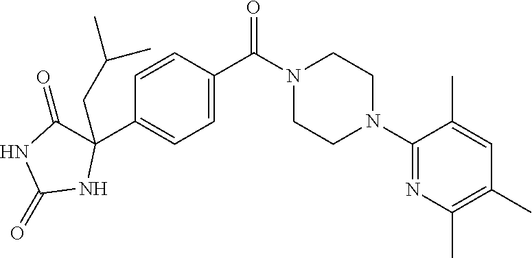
C1=CC(C(N2CCN(C3=NC(C)=C(C)C=C3C)CC2)=O)=CC=C1C1(CC(C)C)C(=O)NC(=O)N1
